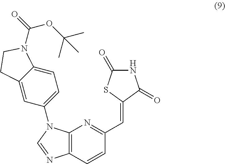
C12=C(N=C(C=C3C(=O)NC(=O)S3)C=C1)N(C1=CC=C3C(=C1)CCN3C(OC(C)(C)C)=O)C=N2
